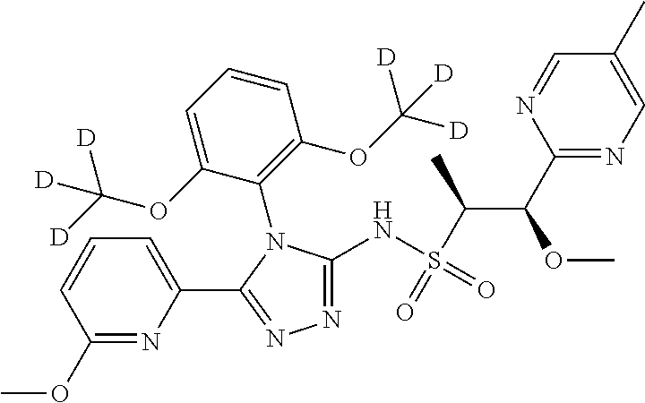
C1(C(OC)C(S(=O)(NC2=NN=C(C3=CC=CC(OC)=N3)N2C2=C(OC([D])([D])[D])C=CC=C2OC([D])([D])[D])=O)C)=NC=C(C)C=N1
